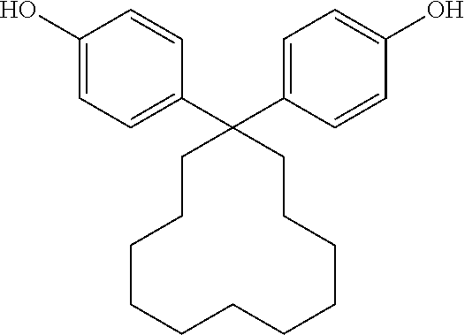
C1(O)=CC=C(C2(C3=CC=C(O)C=C3)CCCCCCCCCCC2)C=C1
